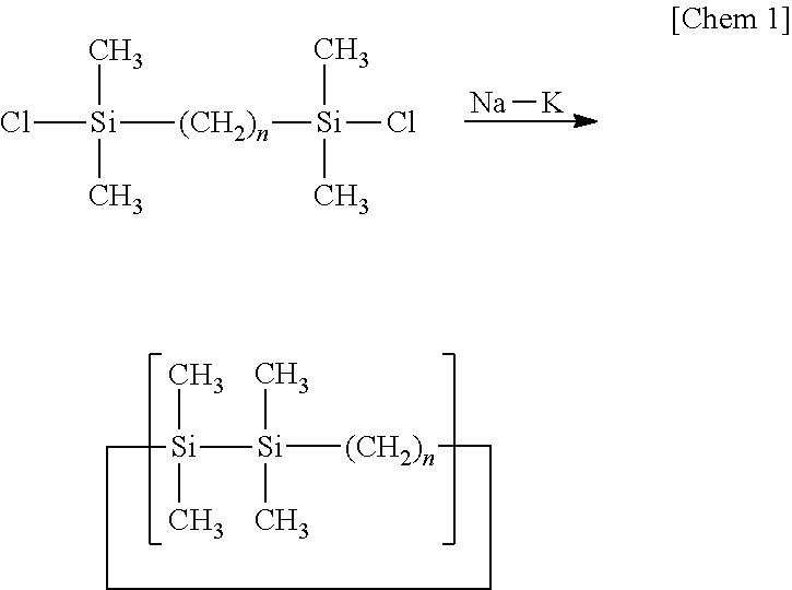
[Na][K].[Si]([(CH2)n][Si](Cl)(C)C)(Cl)(C)C.[Si]1(C)(C)[(CH2)n]CCCC[Si]1(C)C
